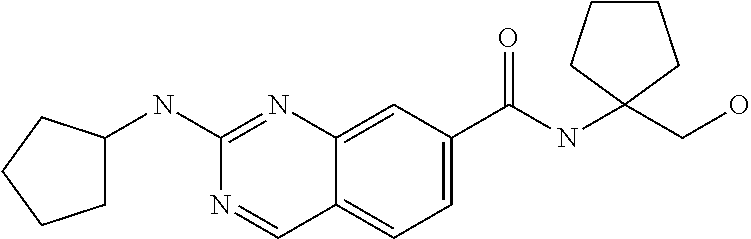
C1(NC2=NC3=CC(C(NC4(CO)CCCC4)=O)=CC=C3C=N2)CCCC1
